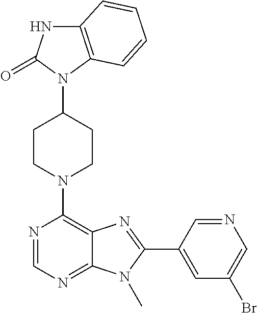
C12=C(C=CC=C1)N(C1CCN(C3=C4C(=NC=N3)N(C)C(C3=CC(Br)=CN=C3)=N4)CC1)C(=O)N2
